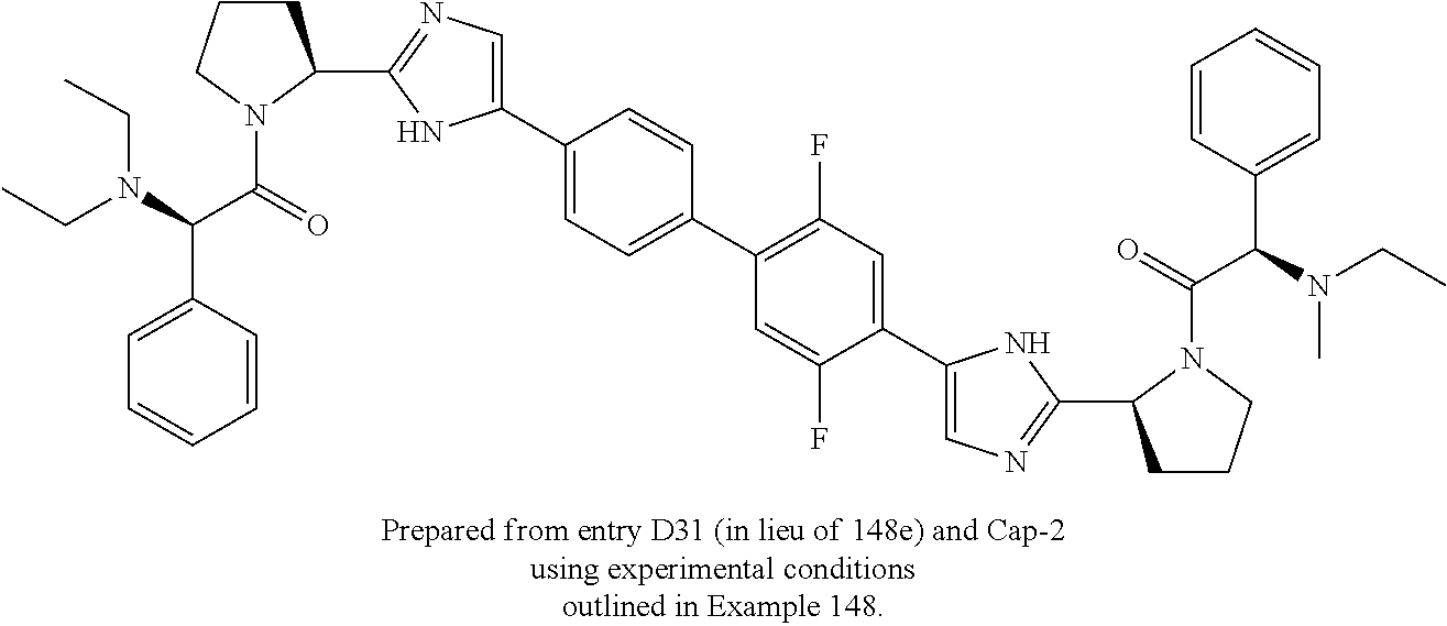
C1(C2CCCN2C(=O)C(N(CC)CC)C2=CC=CC=C2)=NC=C(C2=CC=C(C3=C(F)C=C(C4=CN=C(C5CCCN5C(=O)C(N(CC)C)C5=CC=CC=C5)N4)C(F)=C3)C=C2)N1
